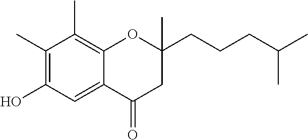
C1(O)=C(C)C(C)=C2C(=C1)C(=O)CC(CCCC(C)C)(C)O2
